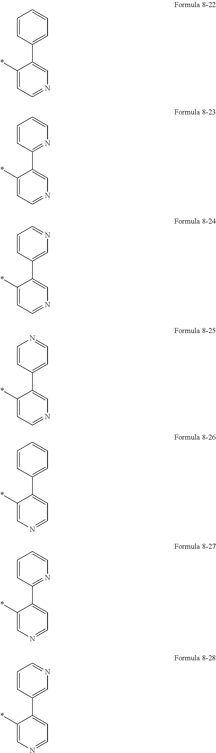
C1(*)=CC=NC=C1C1=CC=CC=C1.C1(*)=CC=NC=C1C1=NC=CC=C1.C1(*)=CC=NC=C1C1=CN=CC=C1.C1(*)=CC=NC=C1C1=CC=NC=C1.C1(*)=CN=CC=C1C1=CC=CC=C1.C1(*)=CN=CC=C1C1=NC=CC=C1.C1(*)=CN=CC=C1C1=CN=CC=C1
